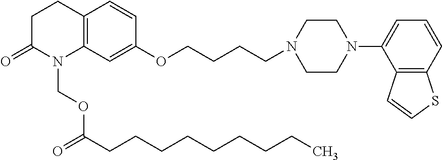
C12=C(C=CC=C1N1CCN(CCCCOC3=CC4=C(C=C3)CCC(=O)N4COC(CCCCCCCCC)=O)CC1)SC=C2
